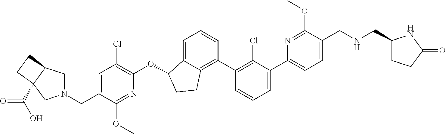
C(C1=CC(Cl)=C(OC2C3=CC=CC(C4=C(Cl)C(C5=CC=C(CNCC6CCC(=O)N6)C(OC)=N5)=CC=C4)=C3CC2)N=C1OC)N1CC2C(C(O)=O)(C1)CC2
